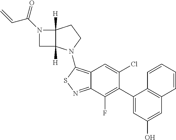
C12=C(N3C4([H])C([H])(CC3)N(C(=O)C=C)C4)SN=C1C(F)=C(C1=CC(O)=CC3=C1C=CC=C3)C(Cl)=C2
